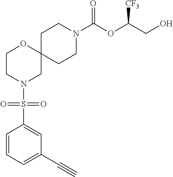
C1CN(C(OC(CO)[CF3])=O)CCC12OCCN(S(C1=CC(C#C)=CC=C1)(=O)=O)C2
